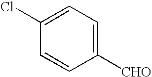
C1=C(Cl)C=CC([CHO])=C1
